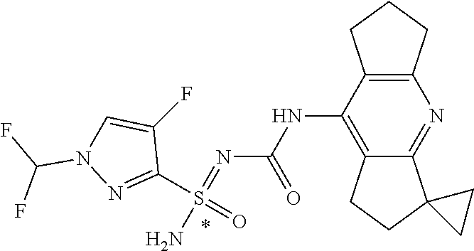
N(C1=C2C(=NC3=C1CCC3)C1(CC2)CC1)C(N=S(N)(C1=NN(C(F)F)C=C1F)=O)=O
